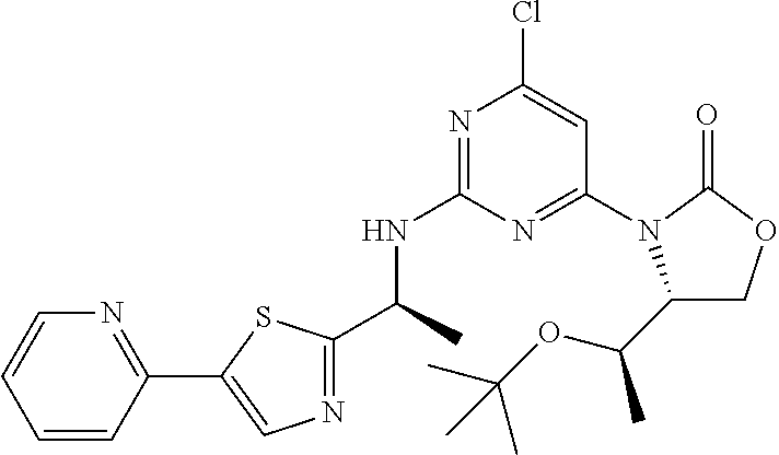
C(C)(NC1=NC(Cl)=CC(N2C(C(OC(C)(C)C)C)COC2=O)=N1)C1=NC=C(C2=NC=CC=C2)S1
